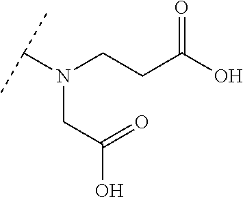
C(CC(O)=O)N(C(C)C)CC(O)=O
